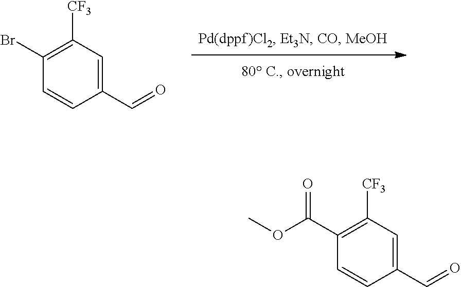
O=CC1=CC([CF3])=C(Br)C=C1.O=CC1=CC([CF3])=C(C(OC)=O)C=C1
